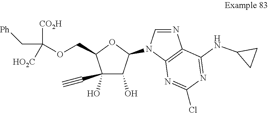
C1(O)(C#C)C(O)C(N2C=NC3=C2N=C(Cl)N=C3NC2CC2)OC1COC([CO2H])(C[Ph])[HO2C]
